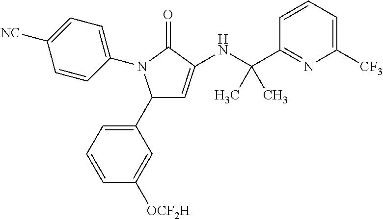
C1(C2=CC=CC([OCF2H])=C2)C=C(NC(C2=NC([CF3])=CC=C2)(C)C)C(=O)N1C1=CC=C([NC])C=C1
